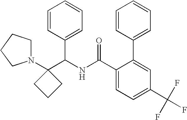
C1(C(NC(C2=CC=C(C(F)(F)F)C=C2C2=CC=CC=C2)=O)C2=CC=CC=C2)(N2CCCC2)CCC1
